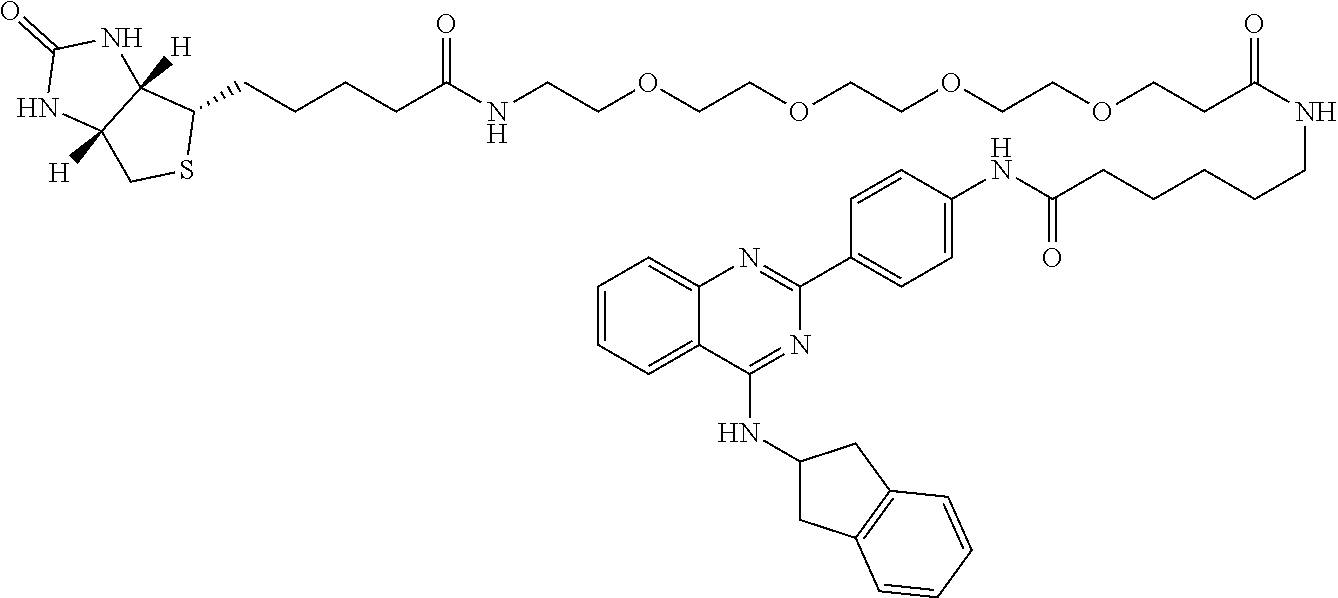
C1=CC=C2C(=C1)N=C(C1=CC=C(NC(CCCCCNC(CCOCCOCCOCCOCCNC(CCCCC3C4([H])C([H])(CS3)NC(=O)N4)=O)=O)=O)C=C1)N=C2NC1CC2=C(C1)C=CC=C2
